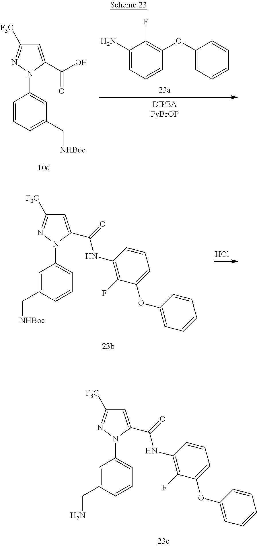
C1=C(C(O)=O)N(C2=CC(C[NHBoc])=CC=C2)N=C1[F3C].C1(N)=CC=CC(OC2=CC=CC=C2)=C1F.Cl.C1=C(C(=O)NC2=C(F)C(OC3=CC=CC=C3)=CC=C2)N(C2=CC=CC(C[NHBoc])=C2)N=C1[F3C].C1=C(C(=O)NC2=C(F)C(OC3=CC=CC=C3)=CC=C2)N(C2=CC=CC(CN)=C2)N=C1[F3C]
